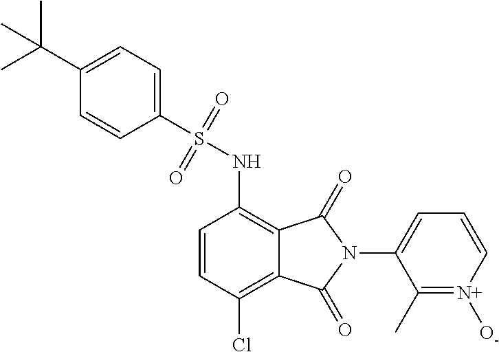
C1=CC(Cl)=C2C(=C1NS(=O)(=O)C1=CC=C(C(C)(C)C)C=C1)C(=O)N(C1=CC=C[N+]([O-])=C1C)C2=O
